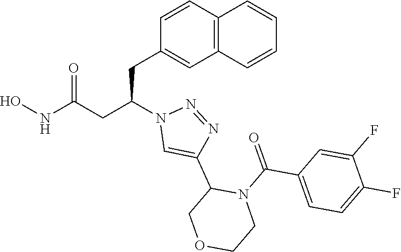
N1=NC(C2N(C(=O)C3=CC=C(F)C(F)=C3)CCOC2)=CN1C(CC1=CC2=C(C=C1)C=CC=C2)CC(=O)NO
